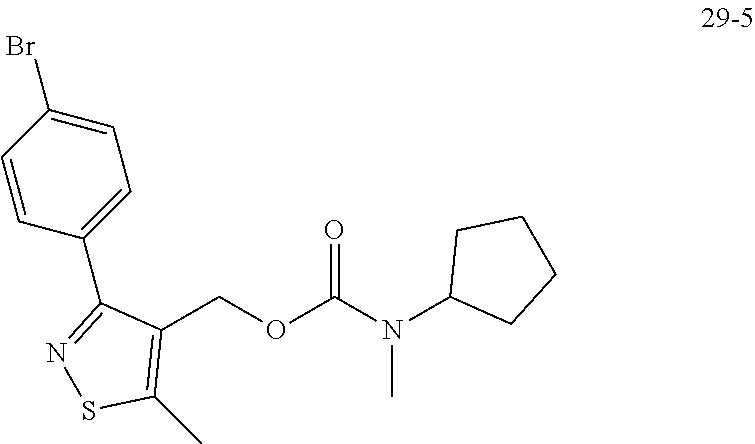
C1(COC(N(C2CCCC2)C)=O)=C(C)SN=C1C1=CC=C(Br)C=C1
